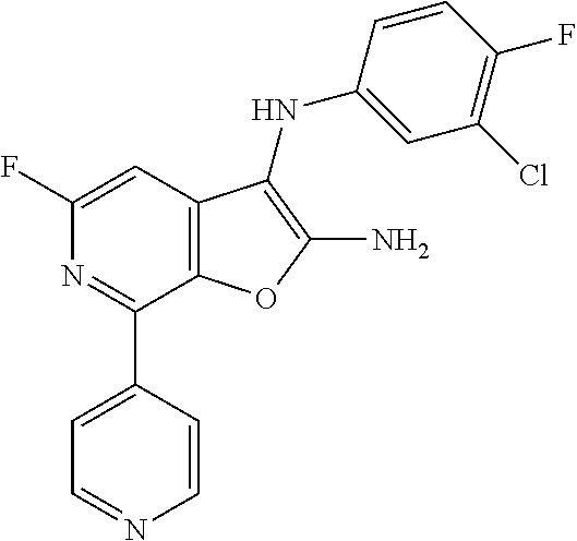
C1=CC(C2=NC(F)=CC3=C2OC(N)=C3NC2=CC(Cl)=C(F)C=C2)=CC=N1
